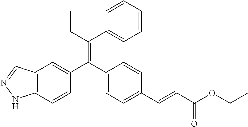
C12=C(NN=C1)C=CC(C(C1=CC=C(C=CC(OCC)=O)C=C1)=C(C1=CC=CC=C1)CC)=C2
